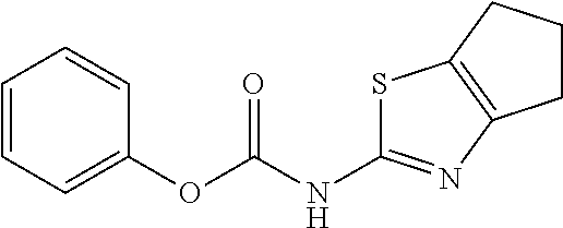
C1=CC=C(OC(NC2=NC3=C(S2)CCC3)=O)C=C1
